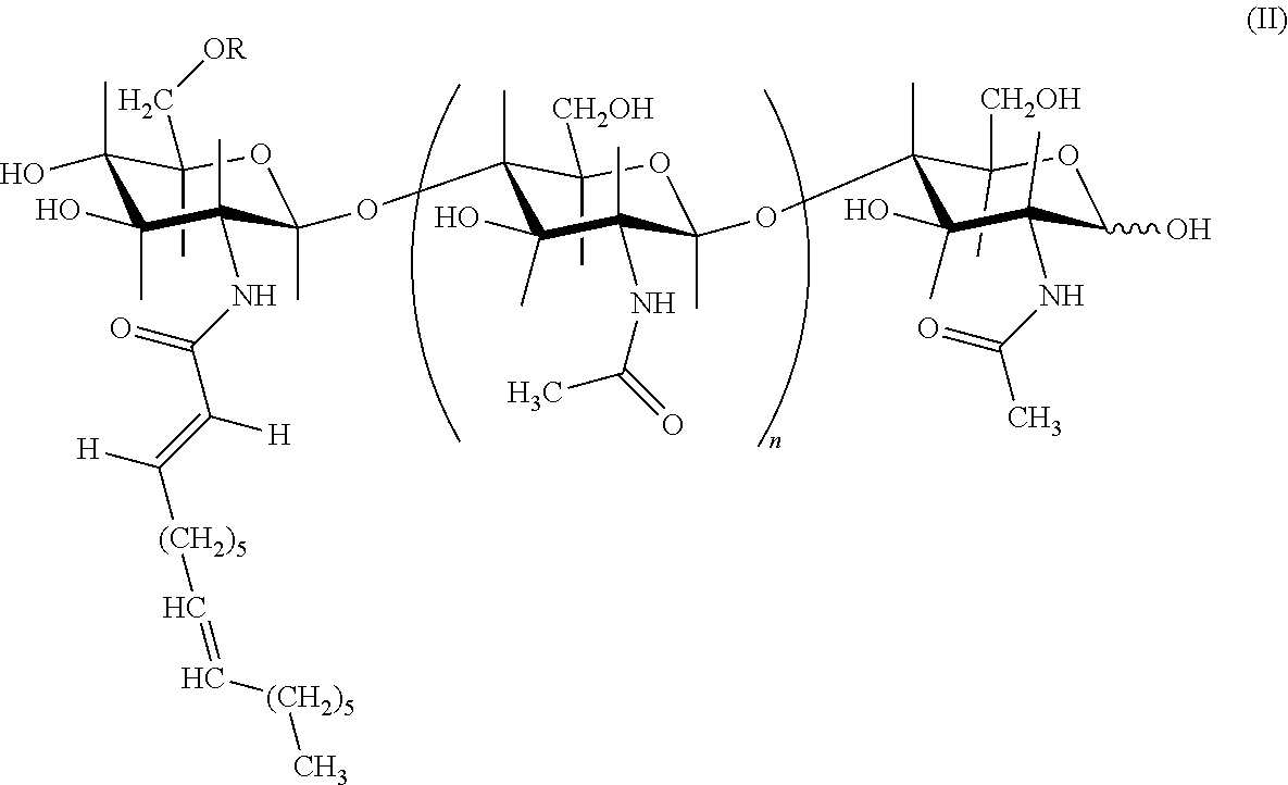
C1(C)(C[OR])C(C)(O)C(O)(C)C(C)(NC(C(=C([(CH2)5]C=C[(CH2)5]C)[H])[H])=O)C(OC2(C)C(C)([CH2OH])OC(OC3(C)C(C)([CH2OH])OC(O)C(C)(NC(=O)C)C3(O)C)(C)C(C)(NC(C)=O)C2(O)C)(C)O1
